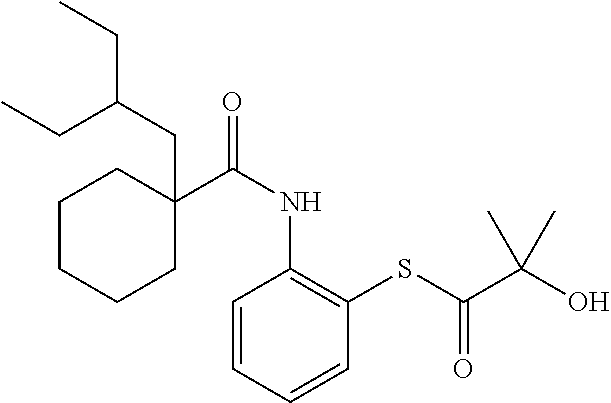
C1C(CC(CC)CC)(C(NC2=C(SC(C(O)(C)C)=O)C=CC=C2)=O)CCCC1
